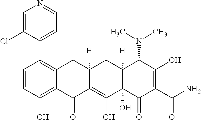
C1=CC(O)=C2C(=C1C1=CC=NC=C1Cl)CC1([H])C(=C(O)C3(O)C([H])(C1)C(N(C)C)C(O)=C(C(N)=O)C3=O)C2=O
